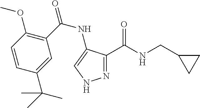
N1=C(C(NCC2CC2)=O)C(NC(C2=C(OC)C=CC(C(C)(C)C)=C2)=O)=CN1
